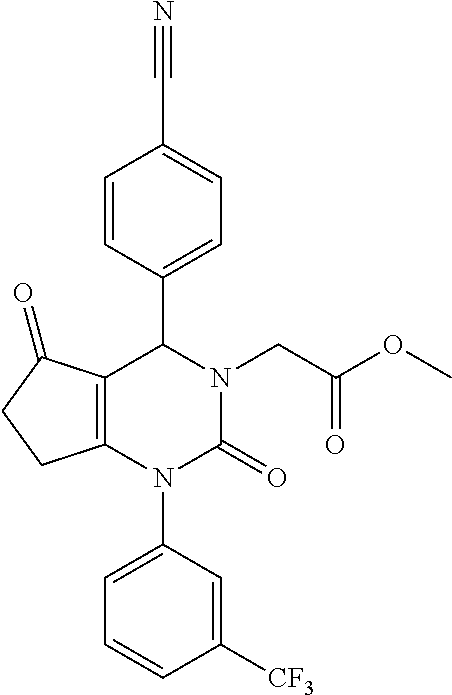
C12=C(N(C3=CC=CC([CF3])=C3)C(=O)N(CC(OC)=O)C1C1=CC=C(C#N)C=C1)CCC2=O
